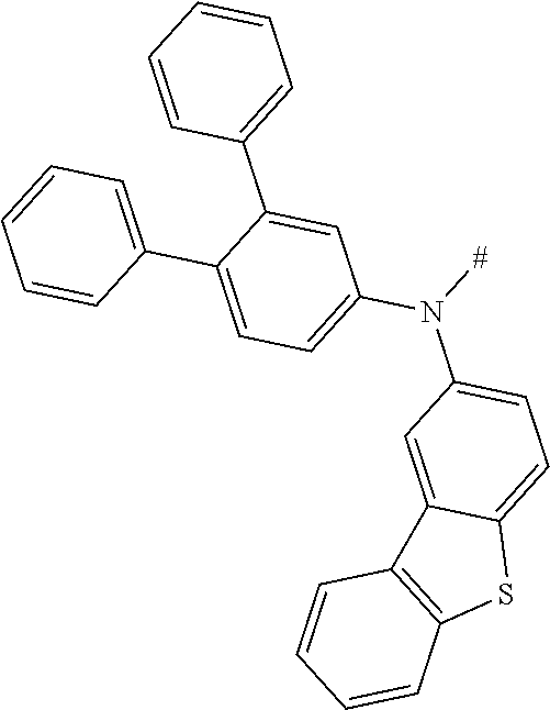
C1=CC(C2=CC=C(N([#])C3=CC=C4C(=C3)C3=C(S4)C=CC=C3)C=C2C2=CC=CC=C2)=CC=C1
